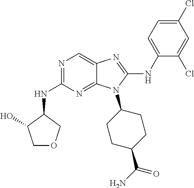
N1=C(NC2C(O)COC2)N=C2C(=C1)N=C(NC1=CC=C(Cl)C=C1Cl)N2C1CCC(C(N)=O)CC1
